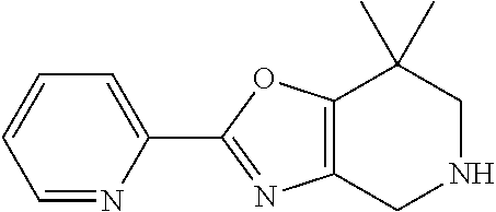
C1=NC(C2=NC3=C(C(C)(C)CNC3)O2)=CC=C1
